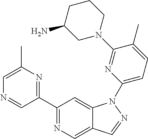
C1(C2=NC(C)=CN=C2)=NC=C2C(=C1)N(C1=CC=C(C)C(N3CCCC(N)C3)=N1)N=C2
